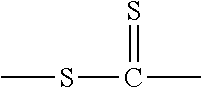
CSC(=S)C
